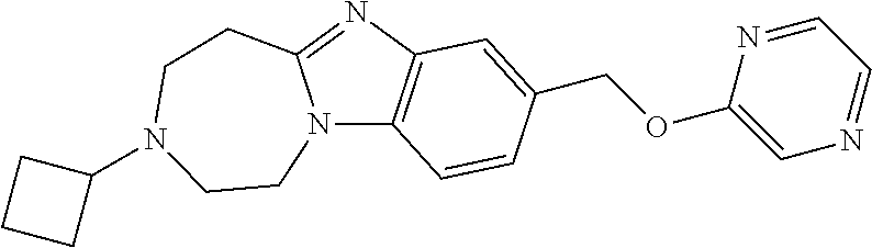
N12C3=C(N=C1CCN(C1CCC1)CC2)C=C(COC1=CN=CC=N1)C=C3
